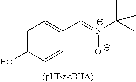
C1=C(O)C=CC(C=[N+]([O-])C(C)(C)C)=C1
